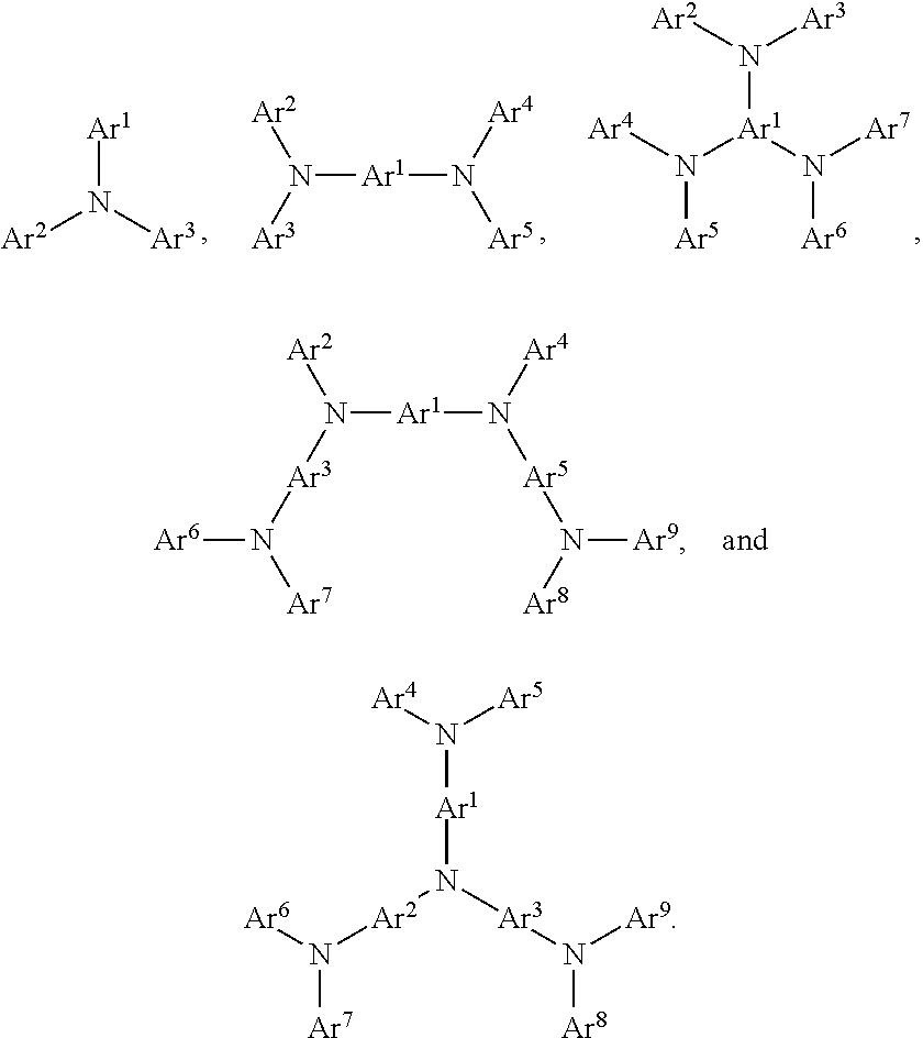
[Ar2]N([Ar3])[Ar1].N([Ar1]N([Ar5])[Ar4])([Ar3])[Ar2].N([Ar1](N([Ar7])[Ar6])N([Ar2])[Ar3])([Ar4])[Ar5].N([Ar1]N([Ar5]N([Ar8])[Ar9])[Ar4])([Ar3]N([Ar6])[Ar7])[Ar2].N([Ar2]N([Ar3]N([Ar9])[Ar8])[Ar1]N([Ar5])[Ar4])([Ar6])[Ar7]
